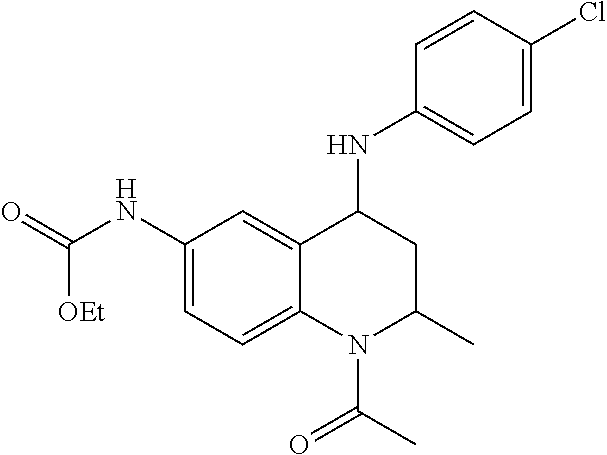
C1(NC(=O)[OEt])=CC=C2C(=C1)C(NC1=CC=C(Cl)C=C1)CC(C)N2C(C)=O
